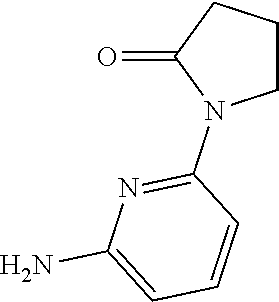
C1CN(C2=NC(N)=CC=C2)C(=O)C1
